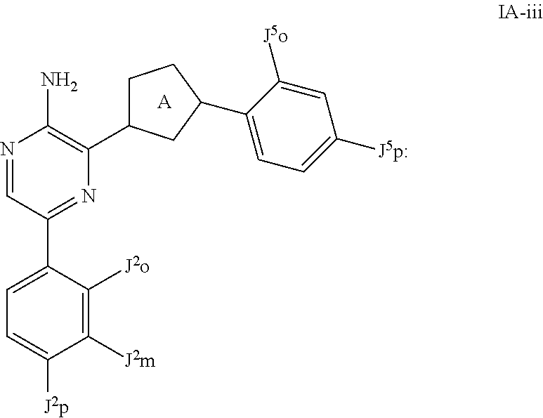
C1=C(C2=NC(C3CCC(C4=CC=C([J5p:])C=C4[J5o])C3)=C(N)N=C2)C([J2o])=C([J2m])C([J2p])=C1.[A]
